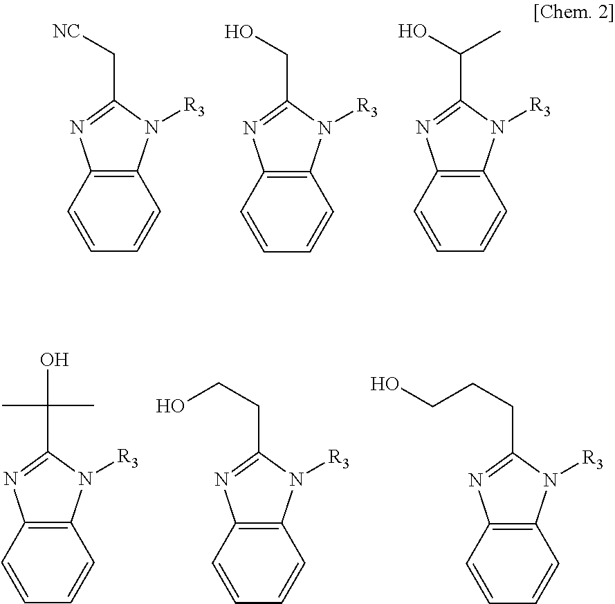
C12=C(C=CC=C1)N=C(C[NC])N2[R3].C12=C(C=CC=C1)N=C(CO)N2[R3].C12=C(C=CC=C1)N=C(C(O)C)N2[R3].C12=C(C=CC=C1)N=C(C(O)(C)C)N2[R3].C12=C(C=CC=C1)N=C(CCO)N2[R3].C12=C(C=CC=C1)N=C(CCCO)N2[R3]
